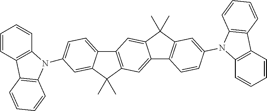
C1=CC2=C(C=C1)N(C1=CC=C3C4=C(C(C)(C)C3=C1)C=C1C(=C4)C(C)(C)C3=C1C=CC(N1C4=C(C=CC=C4)C4=C1C=CC=C4)=C3)C1=C2C=CC=C1
